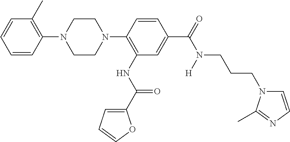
C1=CC(N2CCN(C3=C(NC(C4=CC=CO4)=O)C=C(C(=O)N([H])CCCN4C=CN=C4C)C=C3)CC2)=C(C)C=C1
